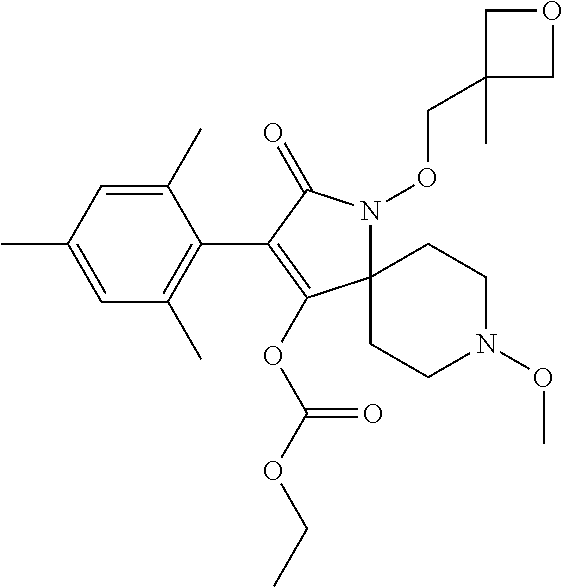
C12(N(OCC3(C)COC3)C(=O)C(C3=C(C)C=C(C)C=C3C)=C1OC(OCC)=O)CCN(OC)CC2
